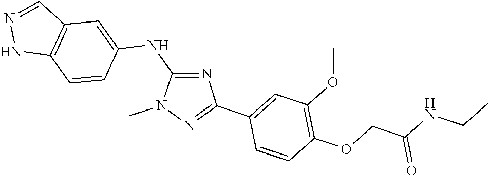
N1(C)N=C(C2=CC(OC)=C(OCC(NCC)=O)C=C2)N=C1NC1=CC2=C(NN=C2)C=C1
